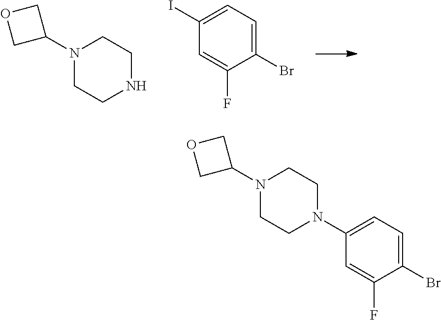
N1(C2COC2)CCNCC1.C1(Br)=CC=C(I)C=C1F.N1(C2COC2)CCN(C2=CC=C(Br)C(F)=C2)CC1
